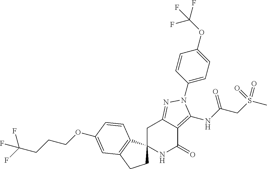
C1C2(C3=C(C1)C=C(OCCCC(F)(F)F)C=C3)NC(=O)C1=C(NC(CS(C)(=O)=O)=O)N(C3=CC=C(OC(F)(F)F)C=C3)N=C1C2
